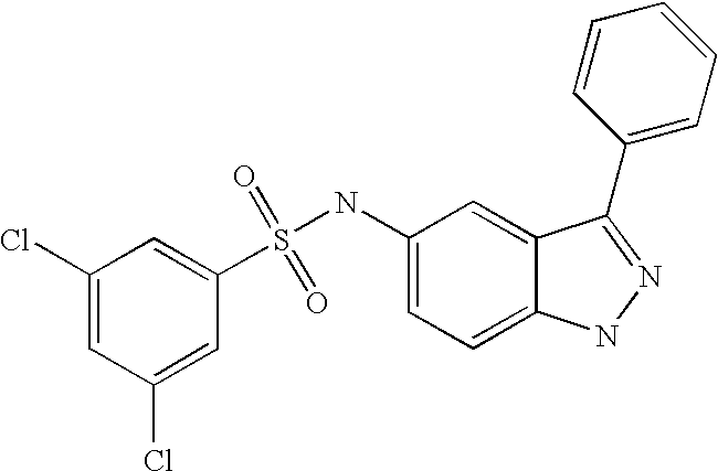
S(=O)(=O)(NC1=CC=C2C(=C1)C(C1=CC=CC=C1)=NN2)C1=CC(Cl)=CC(Cl)=C1
